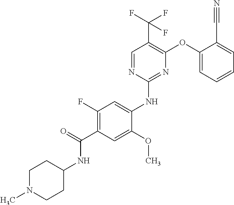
C1(F)=C(C(=O)NC2CCN(C)CC2)C=C(OC)C(NC2=NC(OC3=CC=CC=C3C#N)=C(C(F)(F)F)C=N2)=C1
